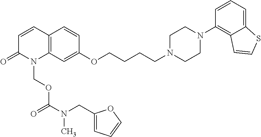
C1=CC2=C(N(COC(=O)N(CC3=CC=CO3)C)C1=O)C=C(OCCCCN1CCN(C3=C4C(=CC=C3)SC=C4)CC1)C=C2
